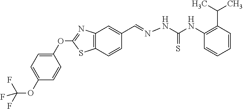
C1(OC2=CC=C(OC(F)(F)F)C=C2)=NC2=C(S1)C=CC(C=NNC(NC1=C(C(C)C)C=CC=C1)=S)=C2
